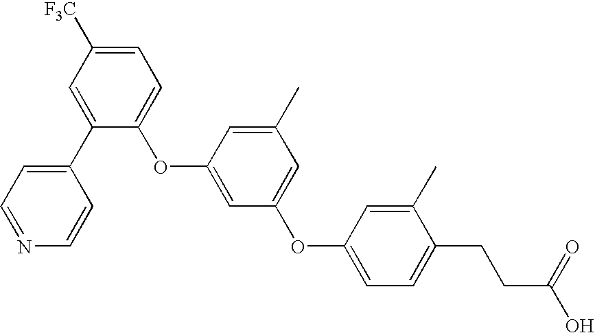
C1(OC2=CC(OC3=CC=C(CCC(O)=O)C(C)=C3)=CC(C)=C2)=CC=C([F3C])C=C1C1=CC=NC=C1
